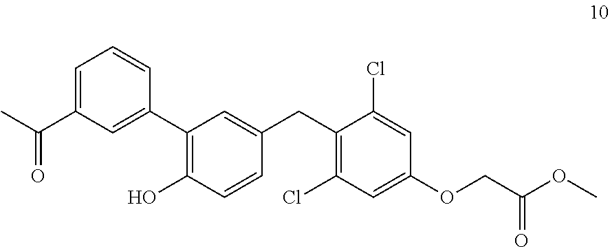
C1=C(C(C)=O)C=C(C2=C(O)C=CC(CC3=C(Cl)C=C(OCC(OC)=O)C=C3Cl)=C2)C=C1
